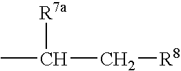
[R7a]C(C)C[R8]
